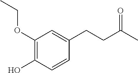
C1(OCC)=C(O)C=CC(CCC(C)=O)=C1
